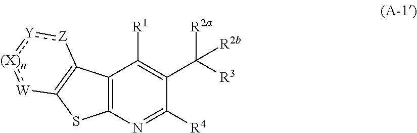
C12=C(N=C([R4])C(C([R3])([R2a])[R2b])=C1[R1])SC1=C2[Z]:[Y]:[(X)n]:[W]1
